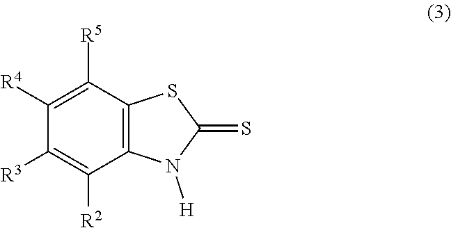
C1([R5])=C([R4])C([R3])=C([R2])C2=C1SC(=S)N2[H]
